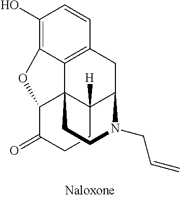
C1(O)=C2C3=C(C=C1)CC1C4([H])C3(C(C(=O)CC4)O2)CCN1CC=C
